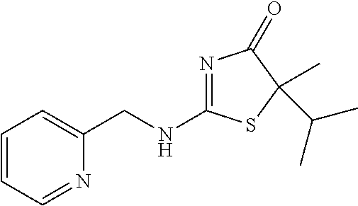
N1=C(NCC2=CC=CC=N2)SC(C)(C(C)C)C1=O
